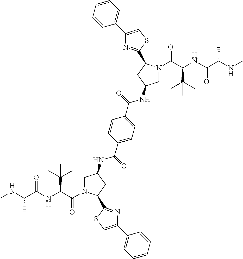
C(C(NC(C(NC)C)=O)C(C)(C)C)(=O)N1CC(NC(C2=CC=C(C(=O)NC3CN(C(=O)C(C(C)(C)C)NC(C(C)NC)=O)C(C4=NC(C5=CC=CC=C5)=CS4)C3)C=C2)=O)CC1C1=NC(C2=CC=CC=C2)=CS1
